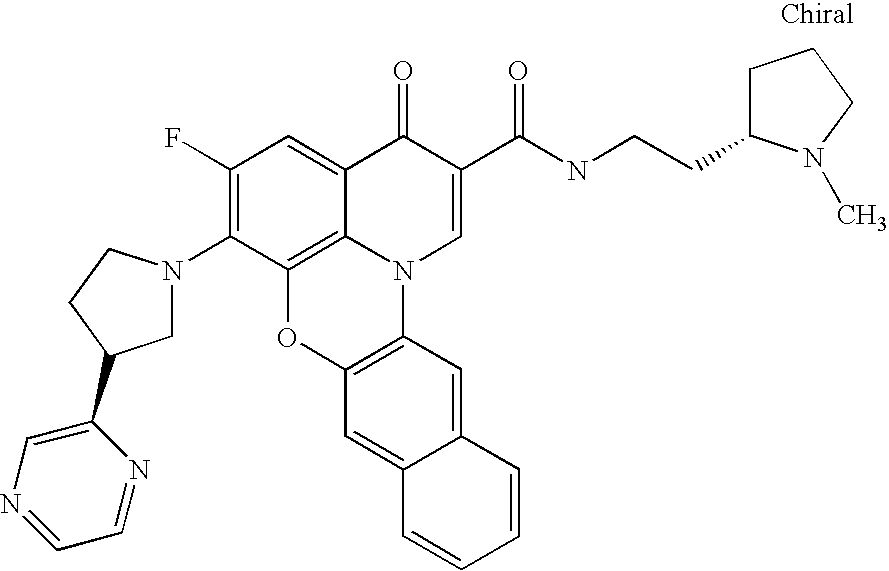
C1(F)=C(N2CC(C3=CN=CC=N3)CC2)C2=C3C(=C1)C(=O)C(C(=O)NCCC1CCCN1C)=CN3C1=C(O2)C=C2C(=C1)C=CC=C2
